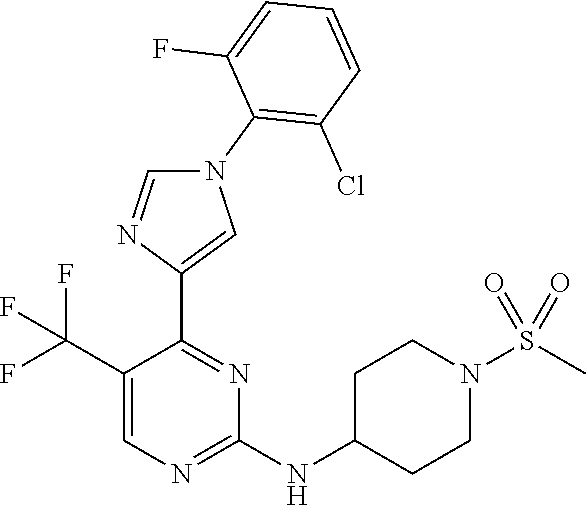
N1(C2=C(Cl)C=CC=C2F)C=NC(C2=NC(NC3CCN(S(C)(=O)=O)CC3)=NC=C2C(F)(F)F)=C1
